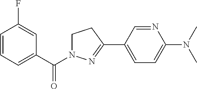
C1=CC=C(C(N2CCC(C3=CC=C(N(C)C)N=C3)=N2)=O)C=C1F
